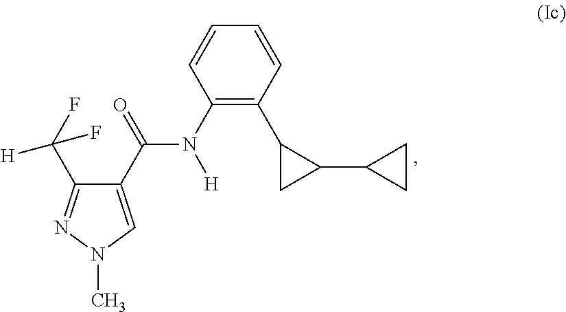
C1(C(N([H])C2=C(C3CC3C3CC3)C=CC=C2)=O)=CN(C)N=C1C(F)(F)[H]
